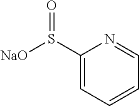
C1(S([NaO])=O)=CC=CC=N1
